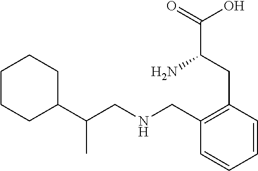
C1(C(CNCC2=C(CC(C(=O)O)N)C=CC=C2)C)CCCCC1
